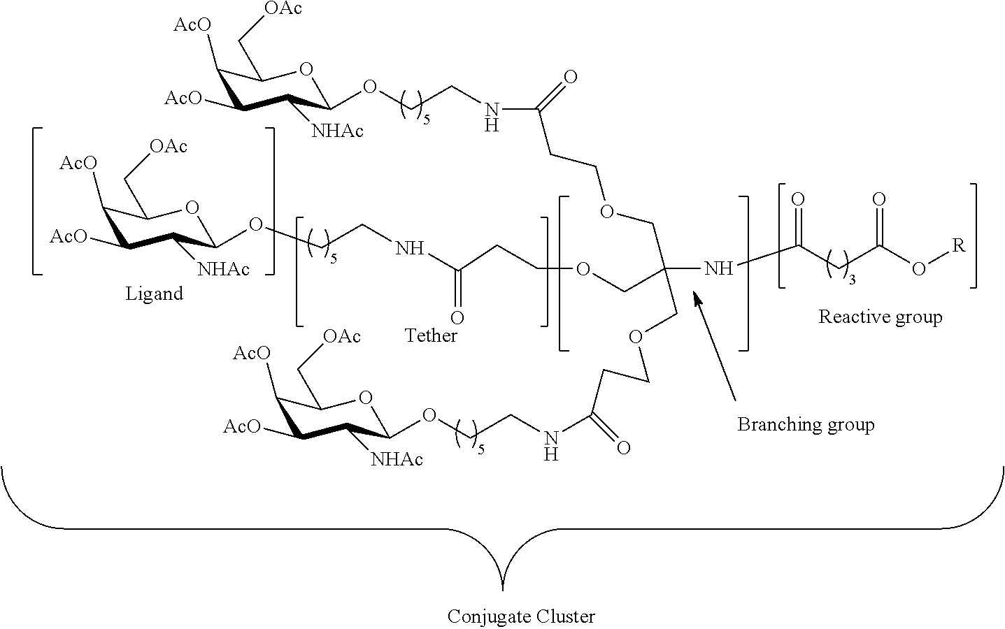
C1([NHAc])C(OCCNC(=O)CCOCC(NC(CC(=O)O[R])=O)(COCCC(NCCOC2C([NHAc])C([AcO])C([AcO])C(C[OAc])O2)=O)COCCC(NCCOC2C([NHAc])C([AcO])C([AcO])C(C[OAc])O2)=O)OC(C[OAc])C([AcO])C1[AcO]
